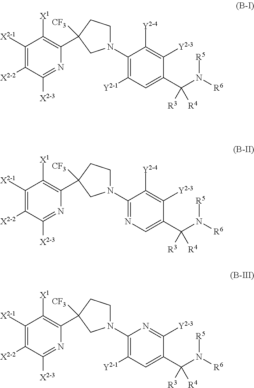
C1(C2([CF3])CCN(C3=C([Y2-1])C=C(C([R3])(N([R5])[R6])[R4])C([Y2-3])=C3[Y2-4])C2)=C([X1])C([X2-1])=C([X2-2])C([X2-3])=N1.C1(C2([CF3])CCN(C3=NC=C(C([R3])(N([R5])[R6])[R4])C([Y2-3])=C3[Y2-4])C2)=C([X1])C([X2-1])=C([X2-2])C([X2-3])=N1.C1(C2([CF3])CCN(C3=C([Y2-1])C=C(C([R3])(N([R5])[R6])[R4])C([Y2-3])=N3)C2)=C([X1])C([X2-1])=C([X2-2])C([X2-3])=N1
